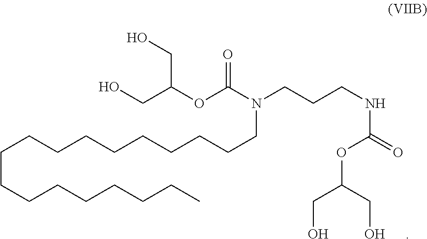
C(CCCCCCCC)CCCCCCCCCN(C(=O)OC(CO)CO)CCCNC(OC(CO)CO)=O
